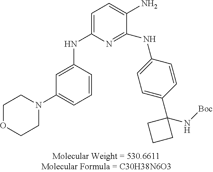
C1=C(NC2=CC(N3CCOCC3)=CC=C2)N=C(NC2=CC=C(C3(N[Boc])CCC3)C=C2)C(N)=C1
